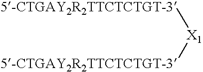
[X1]([5-CTGAY2R2TTCTCTGT-3])[5-CTGAY2R2TTCTCTGT-3]
